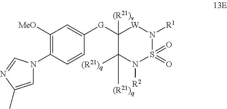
C1([G]C2=CC([MeO])=C(N3C=C(C)N=C3)C=C2)([(R21)v])C([(R21)q])([(R21)q])N([R2])S(=O)(=O)N([R1])[W]1
